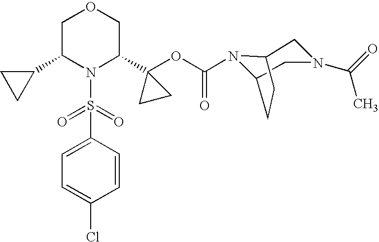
C1(C2N(S(=O)(=O)C3=CC=C(Cl)C=C3)C(C3(OC(=O)N4C5CN(C(=O)C)CC4CC5)CC3)COC2)CC1
